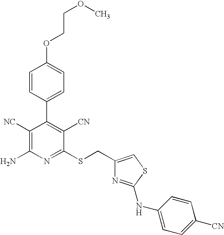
O(C1=CC=C(C2=C([CN])C(SCC3=CSC(NC4=CC=C([CN])C=C4)=N3)=NC(N)=C2[NC])C=C1)CCOC
